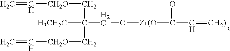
C=C[CH2O]CC([H3CH2C])(C[CH2O]C=C)CO[Zr(O]C(C=[CH2)])=O
